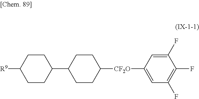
C1CC([R9])CCC1C1CCC([CF2O]C2=CC(F)=C(F)C(F)=C2)CC1
